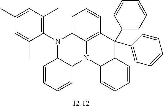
C1=C2C3=C(C=C1)C(C1=CC=CC=C1)(C1=CC=CC=C1)C1C(N3C3C(N2C2=C(C)C=C(C)C=C2C)C=CC=C3)C=CC=C1
